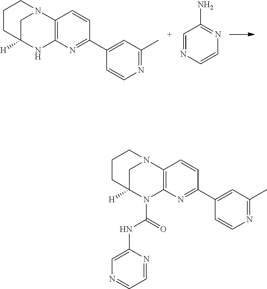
C12=C(N=C(C3=CC(C)=NC=C3)C=C1)NC1([H])CN2CCC1.C1=NC=CN=C1N.C12=C(N=C(C3=CC(C)=NC=C3)C=C1)N(C(=O)NC1=CN=CC=N1)C1([H])CN2CCC1
